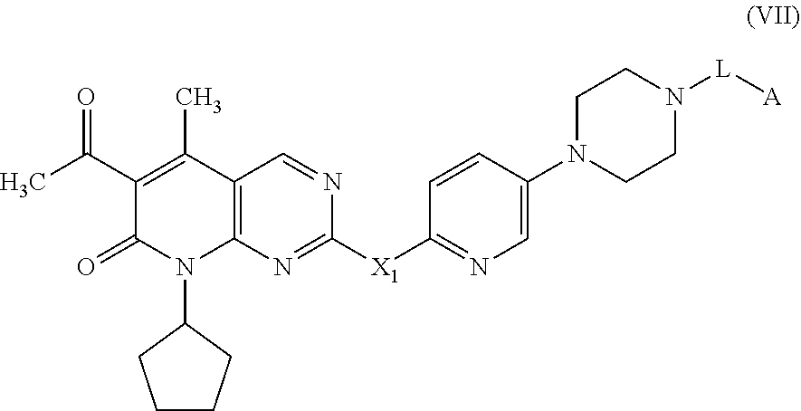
C12=C(N=C([X1]C3=NC=C(N4CCN([L][A])CC4)C=C3)N=C1)N(C1CCCC1)C(=O)C(C(=O)C)=C2C
